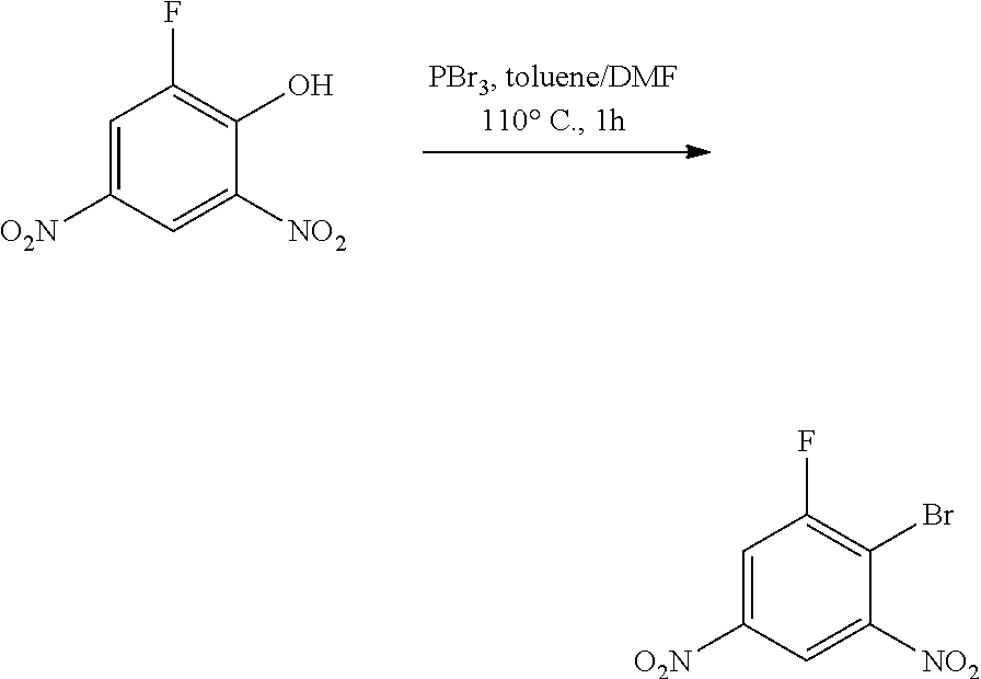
C1=C([O2N])C=C([NO2])C(O)=C1F.C1=C([O2N])C=C([NO2])C(Br)=C1F
